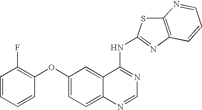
C1(OC2=CC=C3C(=C2)C(NC2=NC4=C(S2)N=CC=C4)=NC=N3)=C(F)C=CC=C1
